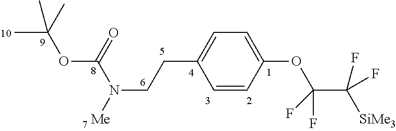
C1=CC(OC(C([SiMe3])(F)F)(F)F)=CC=C1CCN(C(=O)OC(C)(C)C)[Me]
